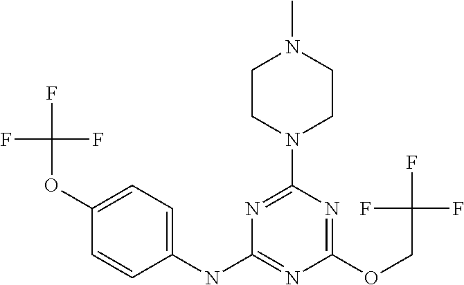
C1CN(C2=NC(NC3=CC=C(OC(F)(F)F)C=C3)=NC(OCC(F)(F)F)=N2)CCN1C
